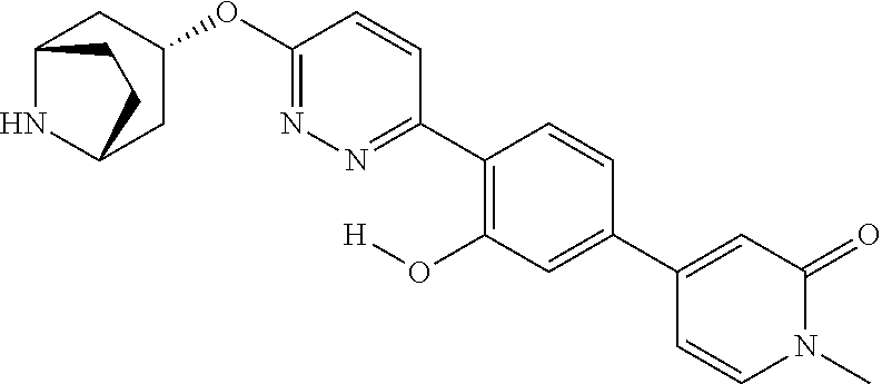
C12NC(CC(OC3=NN=C(C4=C(O[H])C=C(C5=CC(=O)N(C)C=C5)C=C4)C=C3)C1)CC2
